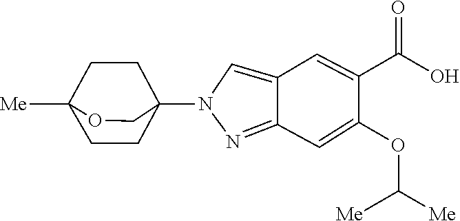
N1(C23CCC([Me])(CC2)OC3)C=C2C(=N1)C=C(OC([Me])[Me])C(C(=O)O)=C2
